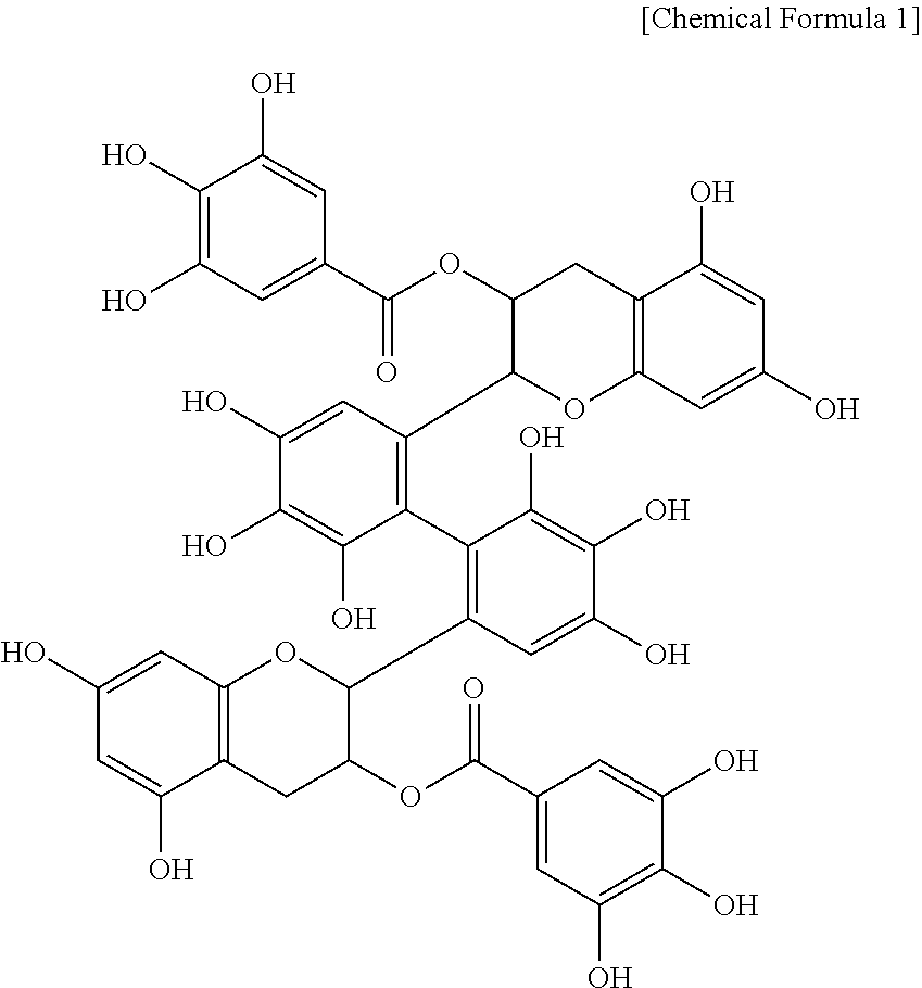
C1(O)=C(O)C=C(C(OC2C(C3=C(C4=C(C5C(OC(C6=CC(O)=C(O)C(O)=C6)=O)CC6=C(O5)C=C(O)C=C6O)C=C(O)C(O)=C4O)C(O)=C(O)C(O)=C3)OC3=C(C2)C(O)=CC(O)=C3)=O)C=C1O
